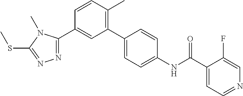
N1=C(C2=CC(C3=CC=C(NC(C4=CC=NC=C4F)=O)C=C3)=C(C)C=C2)N(C)C(SC)=N1
